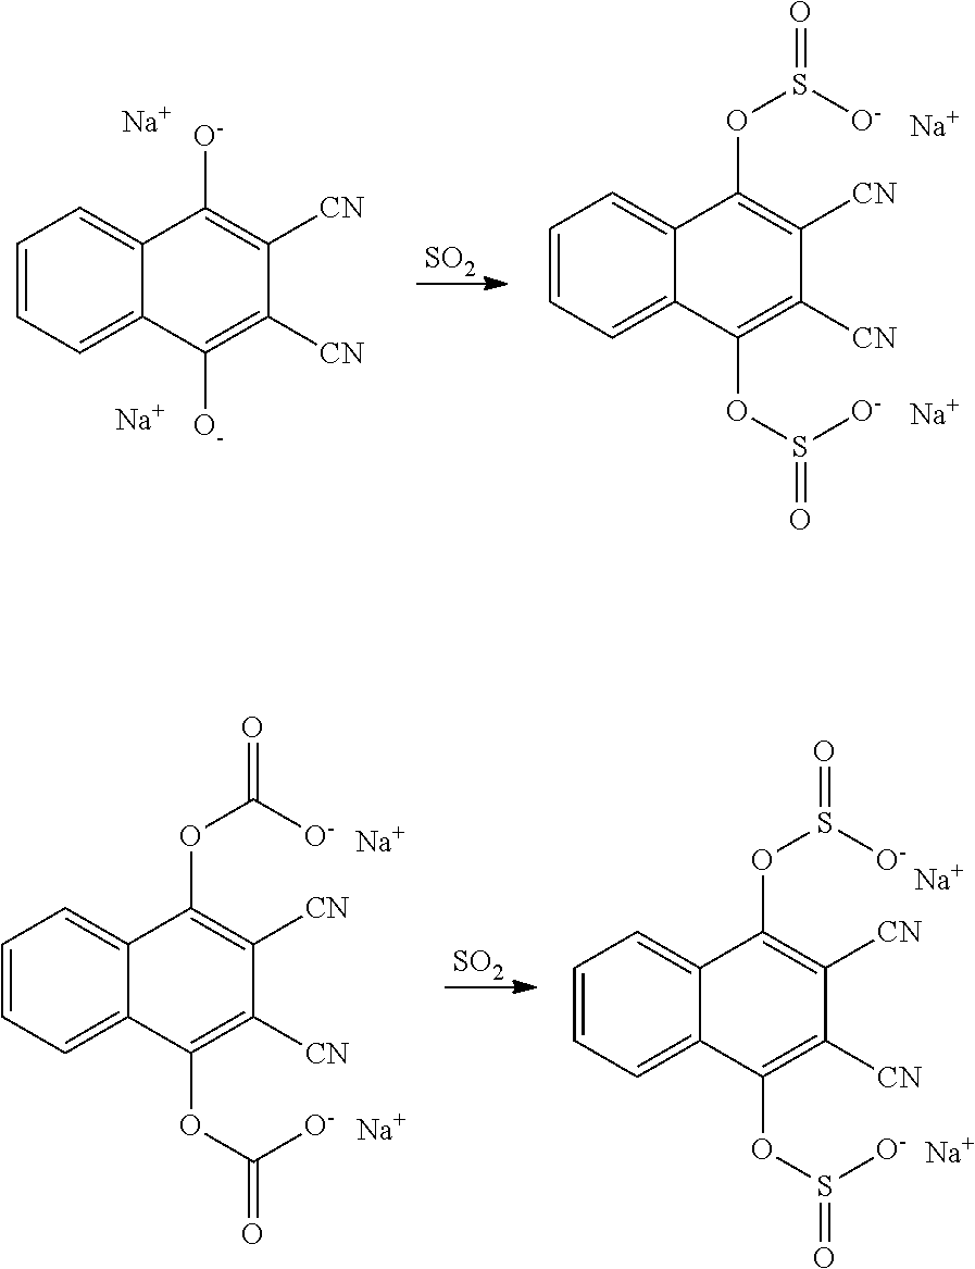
C1=CC=C2C(=C1)C(OS(=O)[O-])=C([CN])C([CN])=C2OS(=O)[O-].[Na].[Na].C1=CC=C2C(=C1)C([O-])=C([CN])C([CN])=C2[O-].[Na].[Na].[SO2].C1=CC=C2C(=C1)C(OC(=O)[O-])=C([CN])C([CN])=C2OC(=O)[O-].[Na].[Na].[SO2].C1=CC=C2C(=C1)C(OS(=O)[O-])=C([CN])C([CN])=C2OS(=O)[O-].[Na].[Na]
